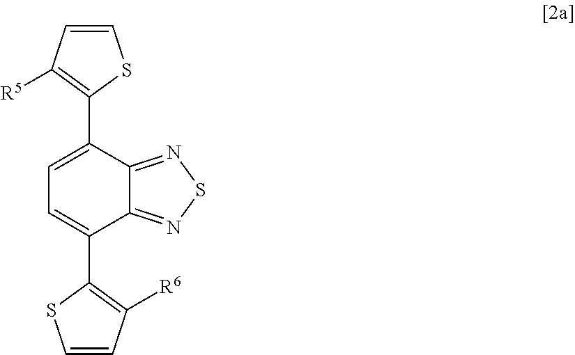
C1=CSC(C2=CC=C(C3=C([R6])C=CS3)C3=NSN=C23)=C1[R5]
